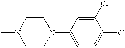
N1(C)CCN(C2=CC=C(Cl)C(Cl)=C2)CC1
